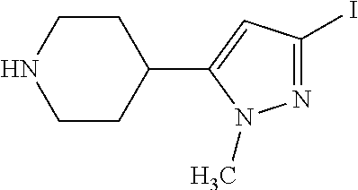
C1CNCCC1C1=CC(I)=NN1C
